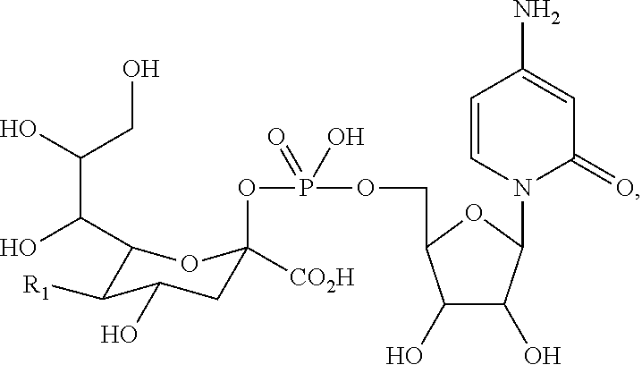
C1(C(O)C(O)CO)C([R1])C(O)CC(OP(=O)(O)OCC2C(O)C(O)C(N3C(=O)C=C(N)C=C3)O2)([CO2H])O1
